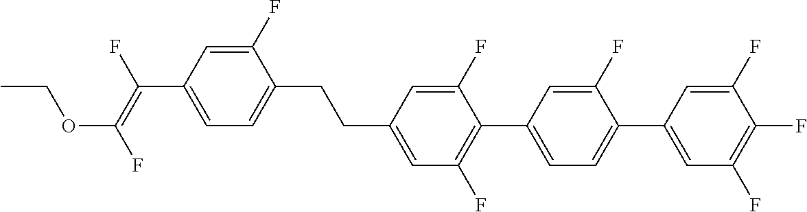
C(C1=CC(F)=C(C2=CC=C(C3=CC(F)=C(F)C(F)=C3)C(F)=C2)C(F)=C1)CC1=CC=C(C(=C(F)OCC)F)C=C1F
